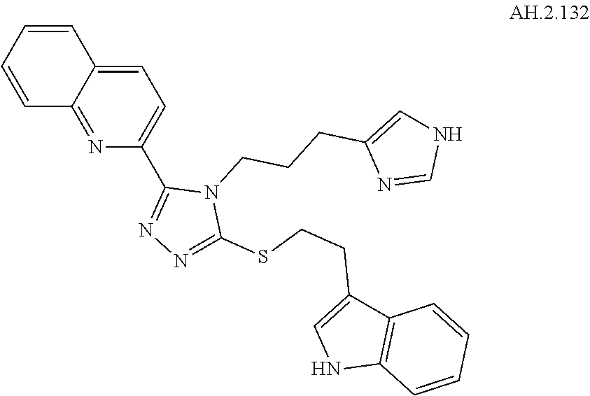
C1(C2=NN=C(SCCC3=CNC4=C3C=CC=C4)N2CCCC2=CNC=N2)=CC=C2C(=N1)C=CC=C2
